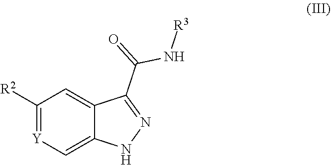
C1([R2])=[Y]C=C2C(=C1)C(C(=O)N[R3])=NN2
